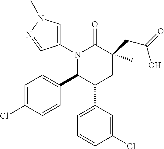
N1(C2=CN(C)N=C2)C(C2=CC=C(Cl)C=C2)C(C2=CC=CC(Cl)=C2)CC(CC(=O)O)(C)C1=O
